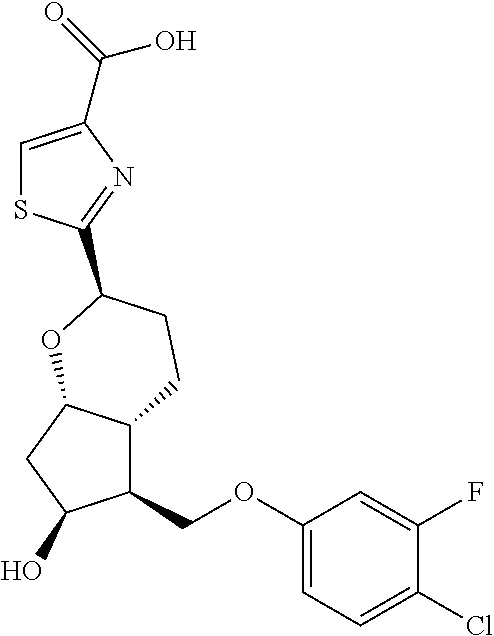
C1=C(C(O)=O)N=C(C2CCC3C(COC4=CC=C(Cl)C(F)=C4)C(O)CC3O2)S1
